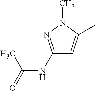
C1(NC(=O)C)=NN(C)C(C)=C1
